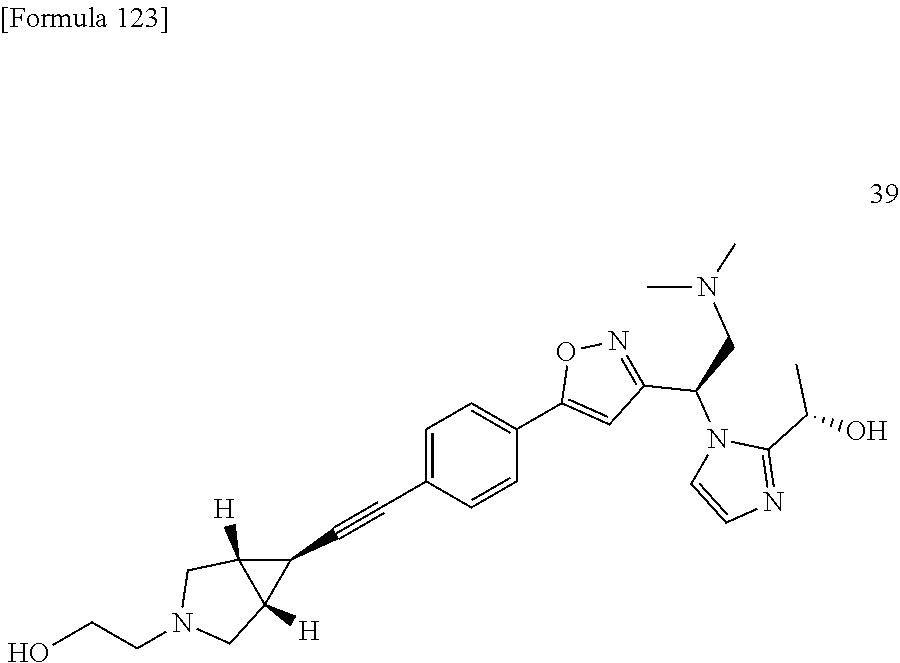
C1=C(C#CC2C3([H])C2([H])CN(CCO)C3)C=CC(C2=CC(C(N3C=CN=C3C(O)C)CN(C)C)=NO2)=C1
